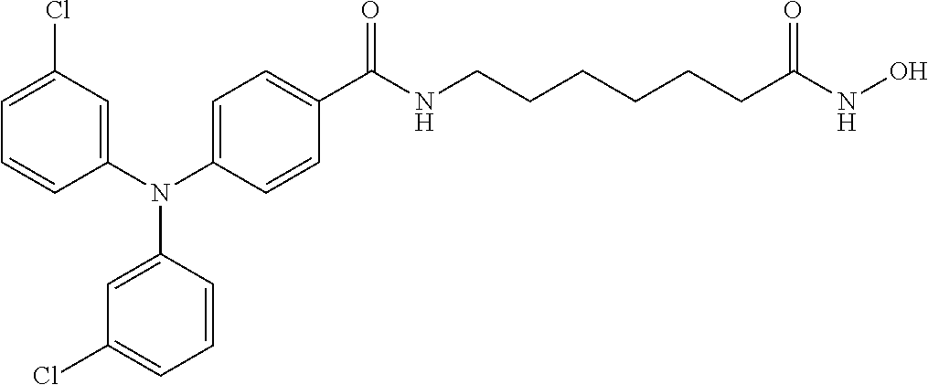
C1(N(C2=CC=C(C(NCCCCCCC(NO)=O)=O)C=C2)C2=CC(Cl)=CC=C2)=CC(Cl)=CC=C1
